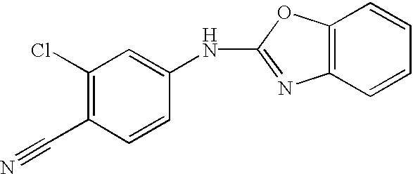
C(C1=C(Cl)C=C(NC2=NC3=C(O2)C=CC=C3)C=C1)#N
